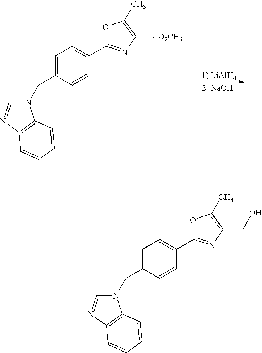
N1(CC2=CC=C(C3=NC([CO2CH3])=C(C)O3)C=C2)C=NC2=C1C=CC=C2.N1(CC2=CC=C(C3=NC(CO)=C(C)O3)C=C2)C=NC2=C1C=CC=C2
